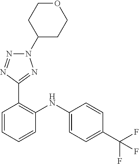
C1=CC(C(F)(F)F)=CC=C1NC1=C(C2=NN(C3CCOCC3)N=N2)C=CC=C1
